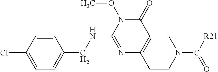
C1=C(Cl)C=CC(CNC2=NC3=C(C(=O)N2OC)CN(C(=O)[R21])CC3)=C1
